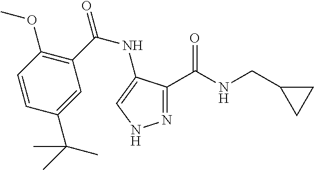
C1=CC(OC)=C(C(NC2=CNN=C2C(NCC2CC2)=O)=O)C=C1C(C)(C)C
